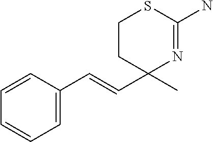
C1=C(C=CC2(C)N=C(N)SCC2)C=CC=C1
